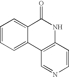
C1=CC=C2C(=C1)C(=O)NC1=C2C=NC=C1
